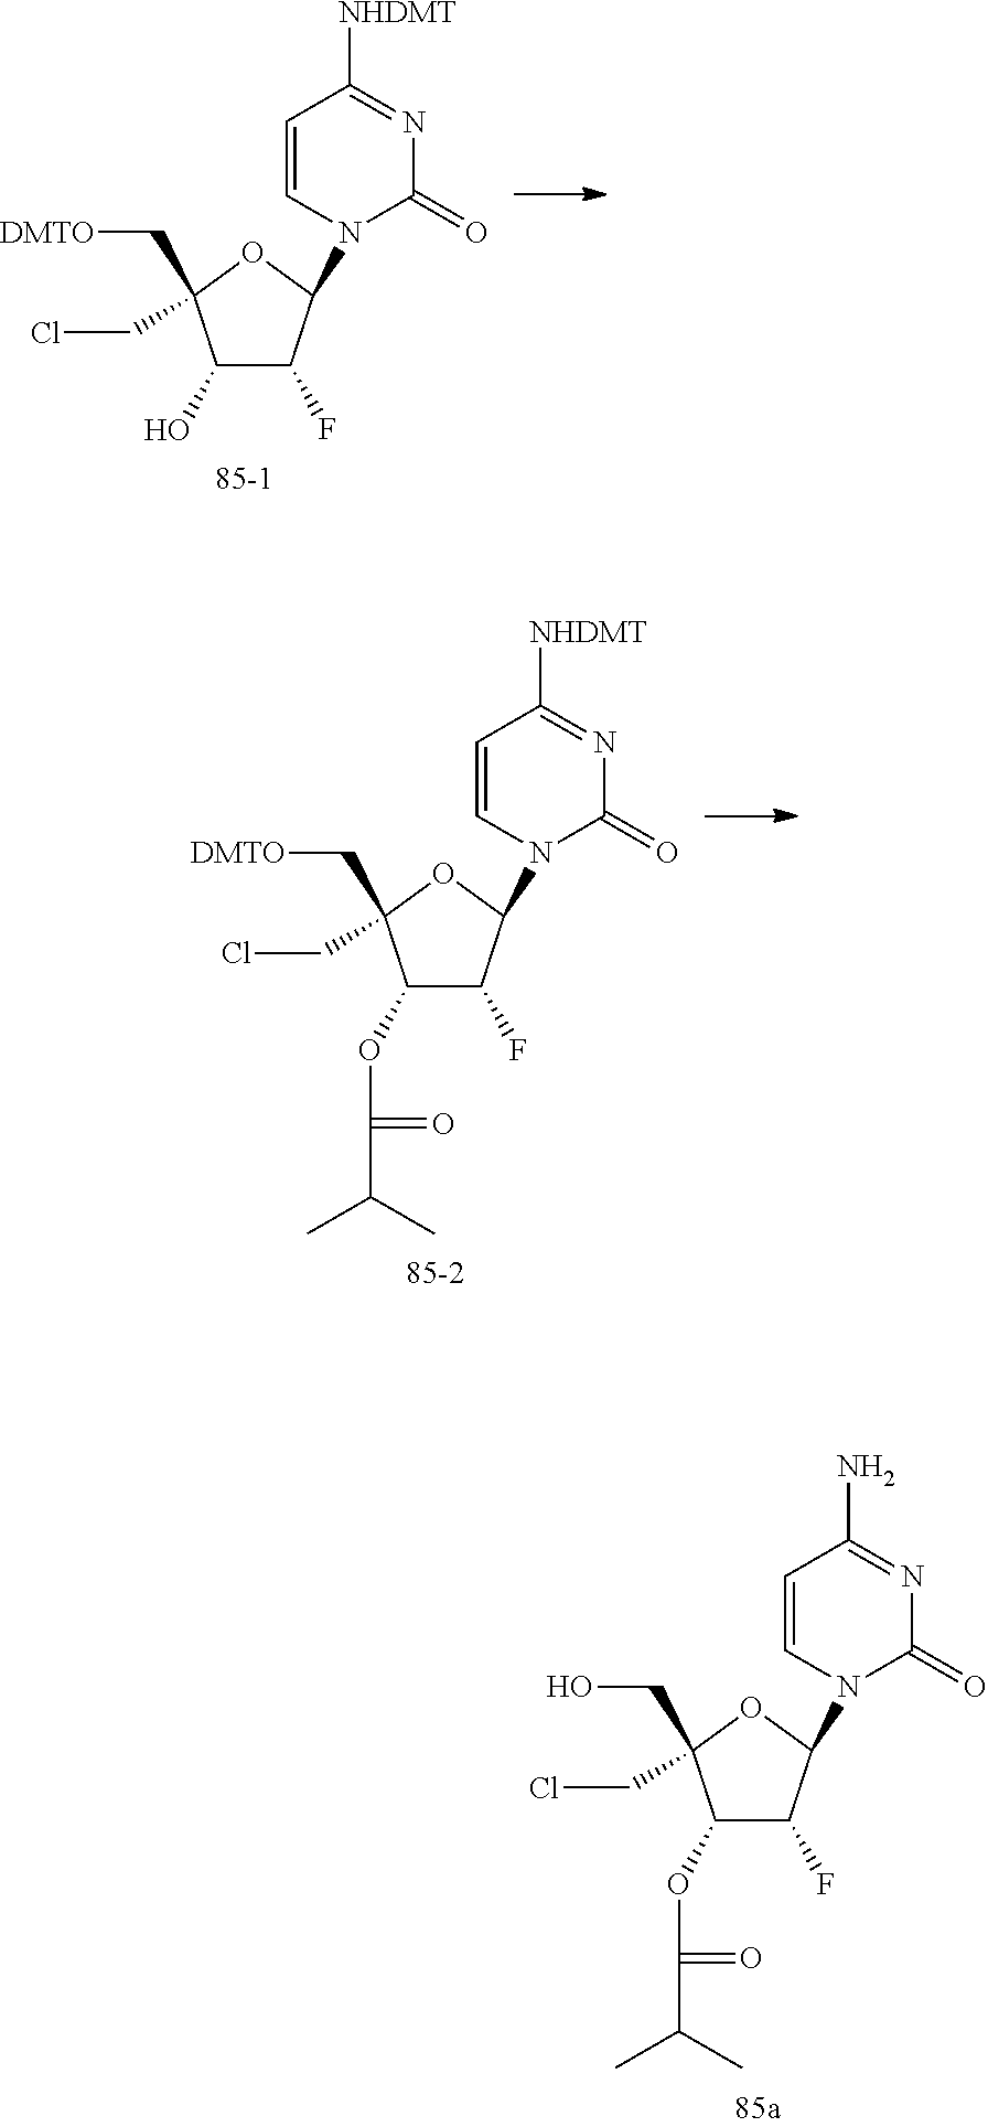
C1(OC(=O)C(C)C)C(F)C(N2C=CC(N)=NC2=O)OC1(CO)CCl.C1(O)C(F)C(N2C=CC([NHDMT])=NC2=O)OC1(C[DMTO])CCl.C1(OC(=O)C(C)C)C(F)C(N2C=CC([NHDMT])=NC2=O)OC1(C[DMTO])CCl
